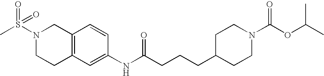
C1C2=C(CN(S(C)(=O)=O)C1)C=CC(NC(CCCC1CCN(C(=O)OC(C)C)CC1)=O)=C2
